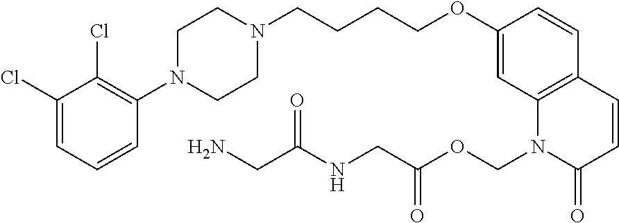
C1(Cl)=CC=CC(N2CCN(CCCCOC3=CC4=C(C=C3)C=CC(=O)N4COC(CNC(CN)=O)=O)CC2)=C1Cl
